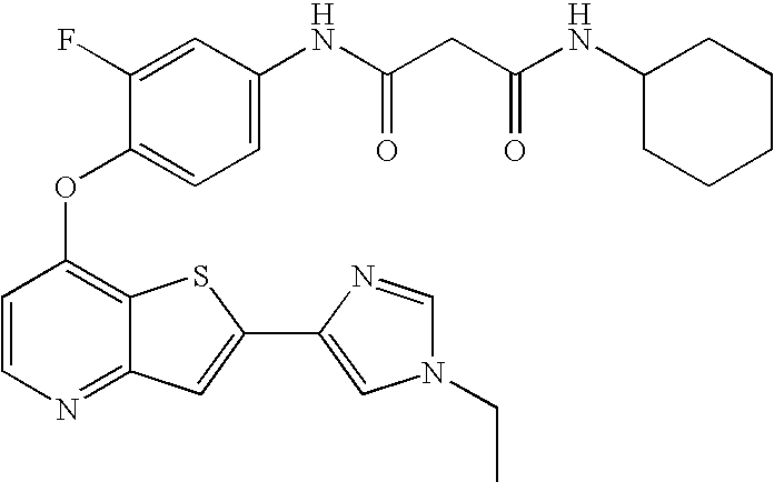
C1=CC(OC2=CC=C(NC(CC(NC3CCCCC3)=O)=O)C=C2F)=C2C(=N1)C=C(C1=CN(CC)C=N1)S2
